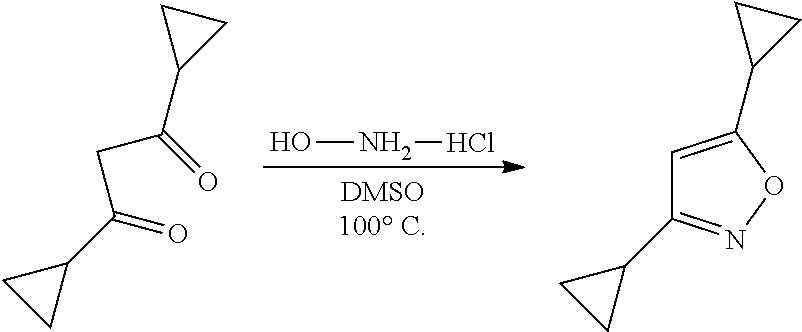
ONCl.C1(C(CC(C2CC2)=O)=O)CC1.C1(C2=NOC(C3CC3)=C2)CC1
